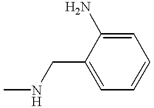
CNCC1=CC=CC=C1N
